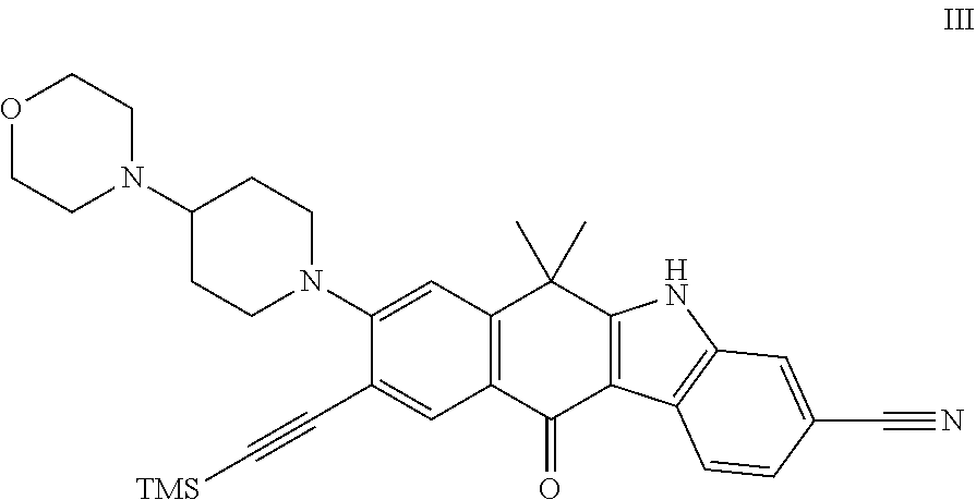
O1CCN(C2CCN(C3=CC4=C(C=C3C#C[TMS])C(=O)C3=C(C4(C)C)NC4=C3C=CC(C#N)=C4)CC2)CC1
